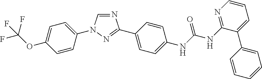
C1=CC(N2C=NC(C3=CC=C(NC(NC4=NC=CC=C4C4=CC=CC=C4)=O)C=C3)=N2)=CC=C1OC(F)(F)F
